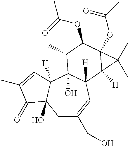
C1C(CO)=CC2([H])C(O)(C3([H])C1(O)C(=O)C(C)=C3)C(C)C(OC(C)=O)C1(OC(=O)C)C2([H])C1(C)C
